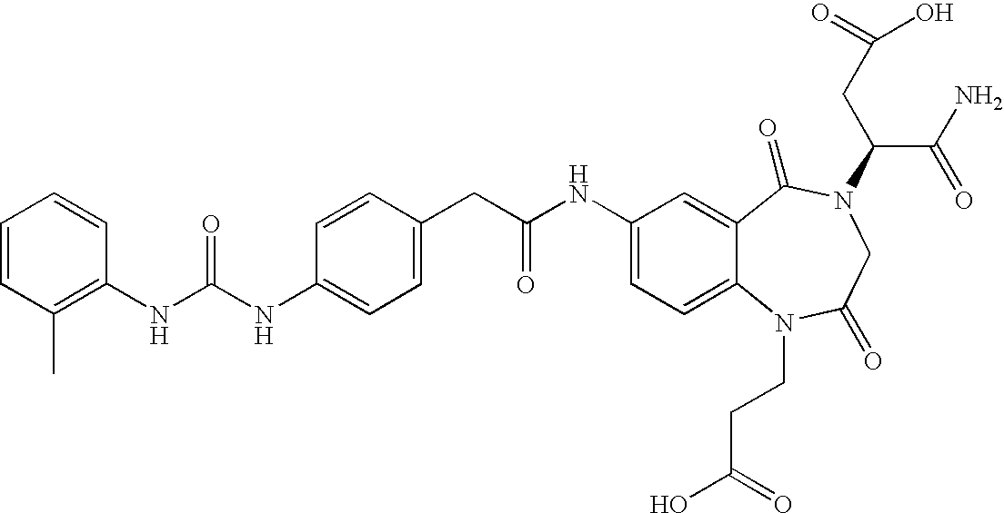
C1=CC(C)=C(NC(NC2=CC=C(CC(NC3=CC=C4C(=C3)C(=O)N(C(C(=O)N)CC(O)=O)CC(=O)N4CCC(=O)O)=O)C=C2)=O)C=C1
